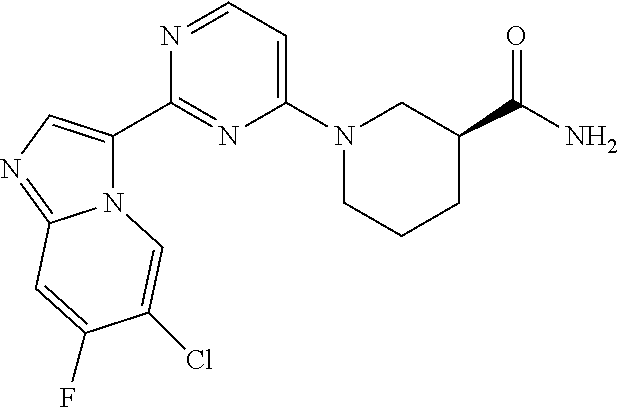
N12C(C3=NC(N4CCCC(C(=O)N)C4)=CC=N3)=CN=C1C=C(F)C(Cl)=C2
